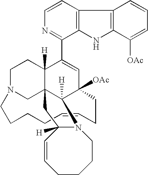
C1=CN=C(C2=CC3([OAc])CCC=CCCCCN4CCC2([H])C2(C4)CC4([H])C=CCCCCN4C23[H])C2=C1C1=C(N2)C([OAc])=CC=C1
